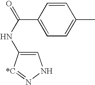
C1=C(NC(=O)C2=CC=C(C)C=C2)[*C]=NN1
